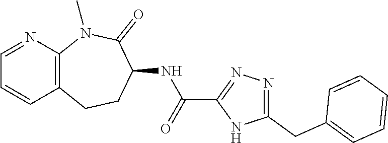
C12=C(N(C)C(=O)C(NC(C3=NN=C(CC4=CC=CC=C4)N3)=O)CC1)N=CC=C2
